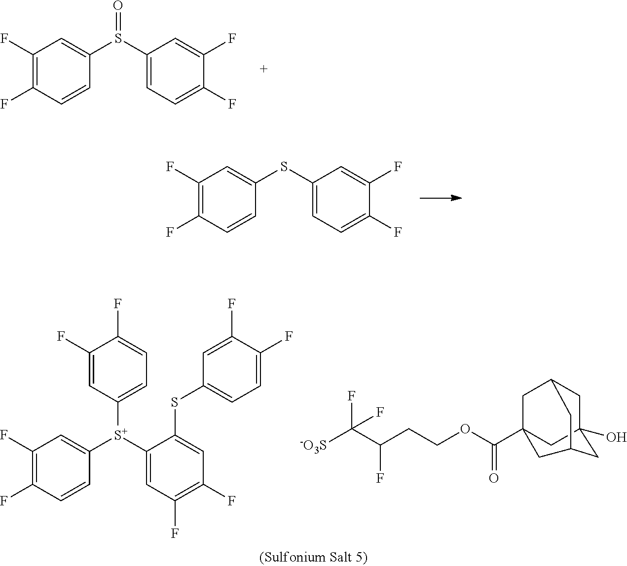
C1(F)=C(F)C=CC(S(C2=CC=C(F)C(F)=C2)=O)=C1.C1(F)=C(F)C=CC(SC2=CC=C(F)C(F)=C2)=C1.C1(F)=C(F)C=CC([S+](C2=CC(F)=C(F)C=C2SC2=CC=C(F)C(F)=C2)C2=CC=C(F)C(F)=C2)=C1.[-O3S]C(C(CCOC(C12CC3(O)CC(C1)CC(C2)C3)=O)F)(F)F
